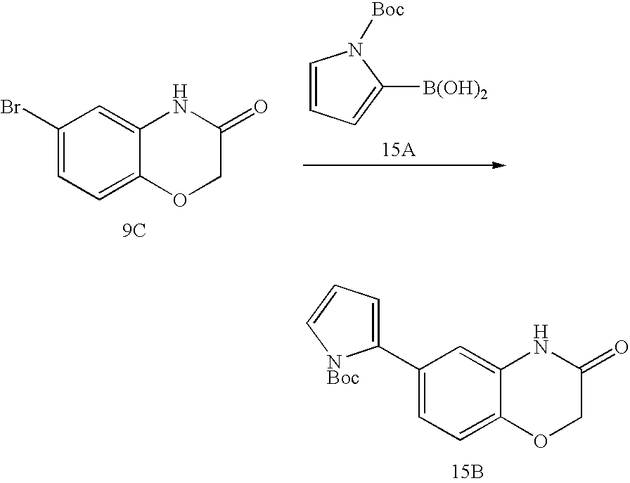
C1=C2C(=CC(C3=CC=C[NBoc]3)=C1)NC(=O)CO2.[15B].C1=C2C(=CC(Br)=C1)NC(=O)CO2.C1=CC=C([B(OH)2])N1[Boc].[9C]
